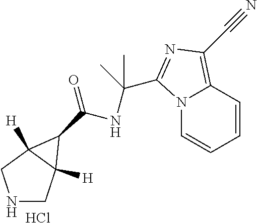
N1CC2([H])C([H])(C1)C2C(=O)NC(C)(C)C1=NC(C#N)=C2N1C=CC=C2.Cl
